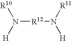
N([R12]N([H])[R11])([H])[R10]
